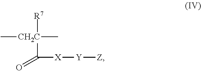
C[CH2C](C)([R7])C([X][Y][Z])=O
